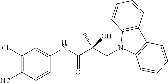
C1(Cl)=C([NC])C=CC(NC(C(CN2C3=C(C4=C2C=CC=C4)C=CC=C3)(C)O)=O)=C1
